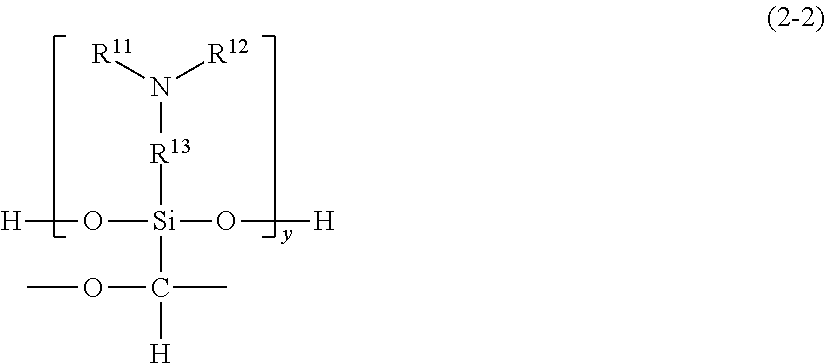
O([Si](O[H])([R13]N([R12])[R11])C([H])(C)OC)[H]
